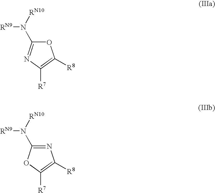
C1(N([RN9])[RN10])=NC([R7])=C([R8])O1.C1(N([RN9])[RN10])=NC([R8])=C([R7])O1
